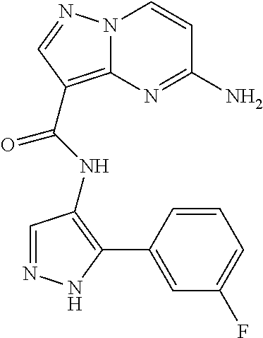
NC1=NC2=C(C(=O)NC3=C(C4=CC(F)=CC=C4)NN=C3)C=NN2C=C1
